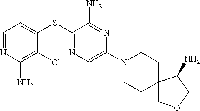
C1=C(SC2=NC=C(N3CCC4(CC3)COCC4N)N=C2N)C(Cl)=C(N)N=C1
